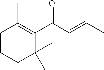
C1=CCC(C)(C)C(C(C=CC)=O)=C1C
